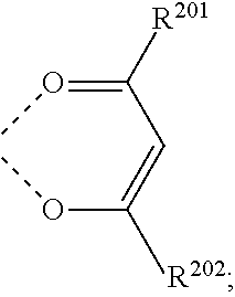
O(C(=CC(=OC)[R201])C)C
